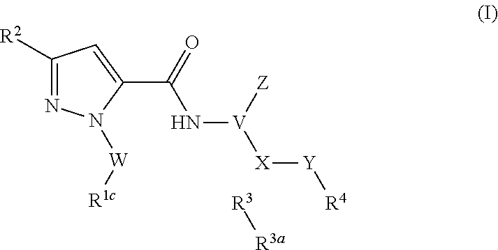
C1([R2])=NN([W][R1c])C(C(N[V]([Z])[X][Y][R4])=O)=C1.[R3][R3a]
